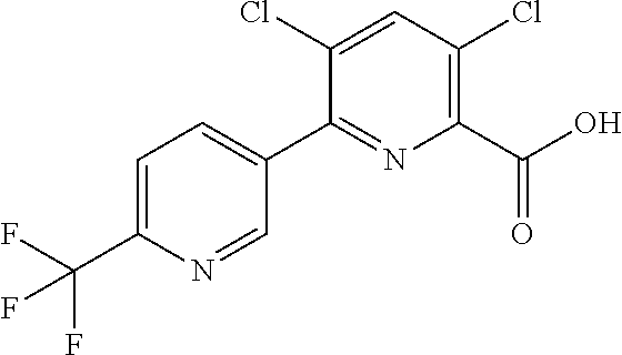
C1=C(C(F)(F)F)N=CC(C2=NC(C(O)=O)=C(Cl)C=C2Cl)=C1
